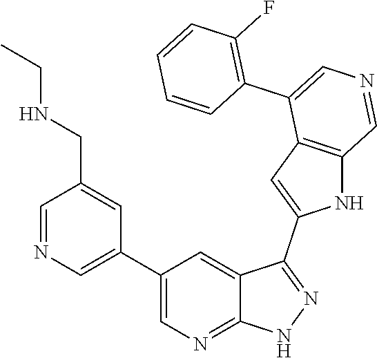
C1(C2=CN=CC(CNCC)=C2)=CN=C2C(=C1)C(C1=CC3=C(N1)C=NC=C3C1=C(F)C=CC=C1)=NN2
